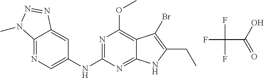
FC(C(=O)O)(F)F.N1=C2C(=CC(NC3=NC(OC)=C4C(=N3)NC(CC)=C4Br)=C1)N=NN2C
